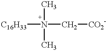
[C16H33]N(C[CO2-])(C)C
